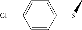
ClC1=CC=C(SC)C=C1
